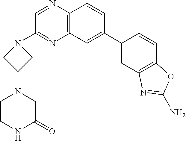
C1(C2=CC3=C(C=C2)N=CC(N2CC(N4CCNC(=O)C4)C2)=N3)=CC2=C(C=C1)OC(N)=N2
